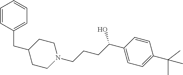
C1=CC(CC2CCN(CCCC(C3=CC=C(C(C)(C)C)C=C3)O)CC2)=CC=C1
